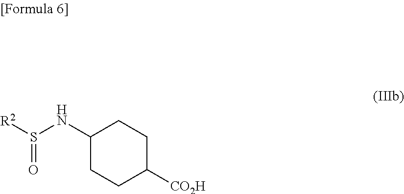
[R2]S(NC1CCC([CO2H])CC1)=O
